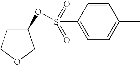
C1=CC(C)=CC=C1S(OC1CCOC1)(=O)=O
